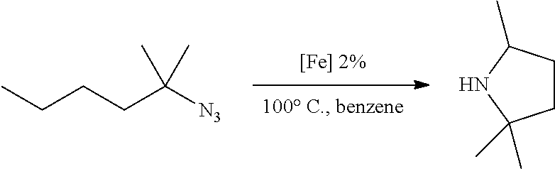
CCCCC([N3])(C)C.C1CC(C)NC1(C)C
